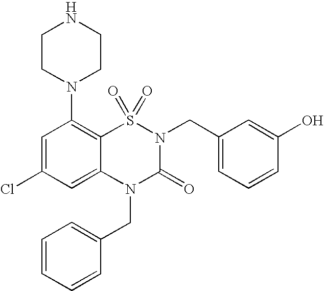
C1=C(Cl)C=C2C(=C1N1CCNCC1)S(=O)(=O)N(CC1=CC=CC(O)=C1)C(=O)N2CC1=CC=CC=C1
